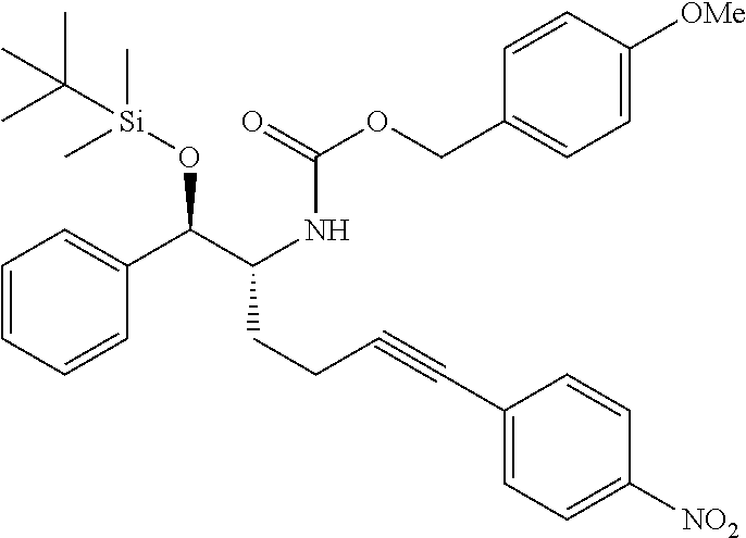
C1=CC=CC(C(C(NC(=O)OCC2=CC=C([OMe])C=C2)CCC#CC2=CC=C([NO2])C=C2)O[Si](C)(C)C(C)(C)C)=C1
